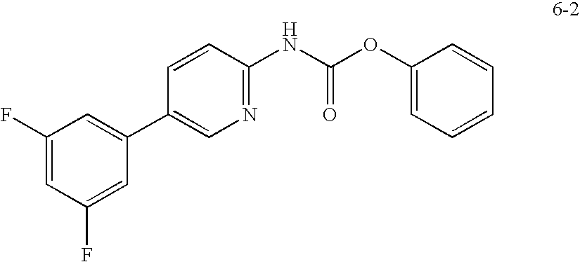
C1(F)=CC(F)=CC(C2=CN=C(NC(OC3=CC=CC=C3)=O)C=C2)=C1
